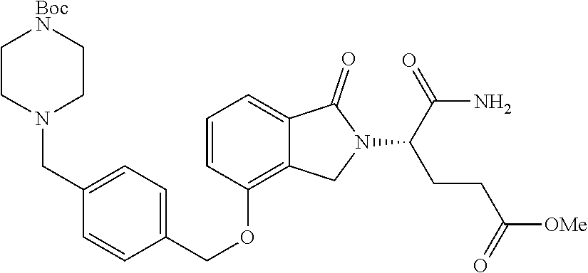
C1=CC(OCC2=CC=C(CN3CC[BocN]CC3)C=C2)=C2C(=C1)C(=O)N(C(C(N)=O)CCC(=O)[OMe])C2
